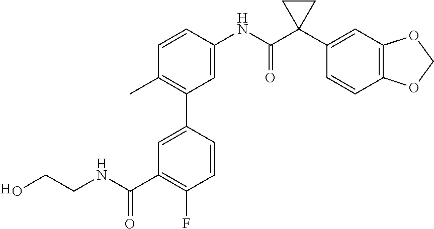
C1=C(NC(C2(C3=CC4=C(C=C3)OCO4)CC2)=O)C=CC(C)=C1C1=CC(C(=O)NCCO)=C(F)C=C1.[H]
